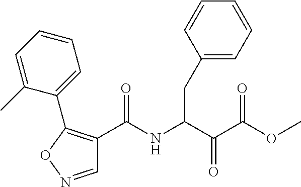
C1(C(NC(C(C(=O)OC)=O)CC2=CC=CC=C2)=O)=C(C2=CC=CC=C2C)ON=C1
